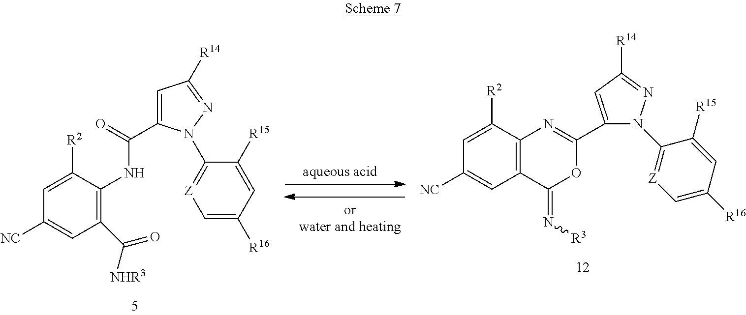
C1=C(C(=O)NC2=C(C([NHR3])=O)C=C([NC])C=C2[R2])N(C2=[Z]C=C([R16])C=C2[R15])N=C1[R14].C1(C2=CC([R14])=NN2C2=[Z]C=C([R16])C=C2[R15])=NC2=C(C(=N[R3])O1)C=C([NC])C=C2[R2]
